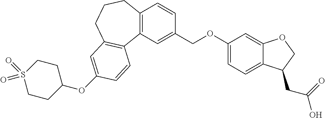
C1(OC2=CC3=C(C4=C(C=CC(COC5=CC=C6C(=C5)OCC6CC(=O)O)=C4)CCC3)C=C2)CCS(=O)(=O)CC1
